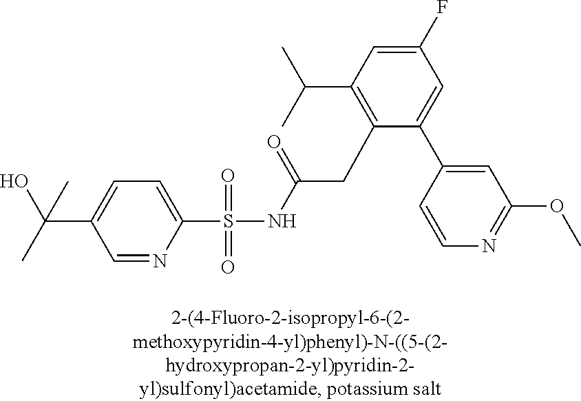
C1=NC(S(=O)(=O)NC(CC2=C(C(C)C)C=C(F)C=C2C2=CC(OC)=NC=C2)=O)=CC=C1C(C)(O)C
